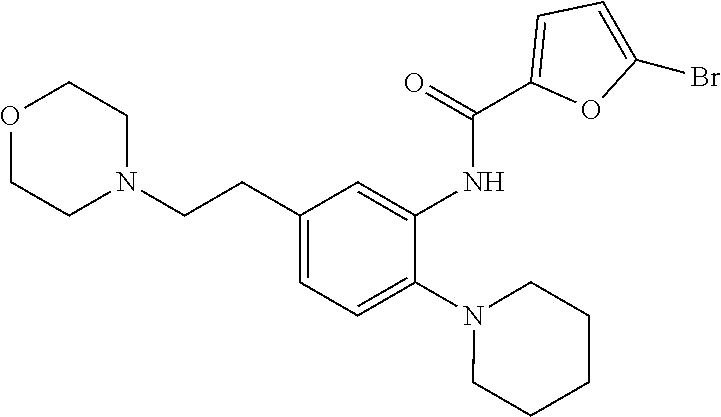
O1CCN(CCC2=CC=C(N3CCCCC3)C(NC(C3=CC=C(Br)O3)=O)=C2)CC1
